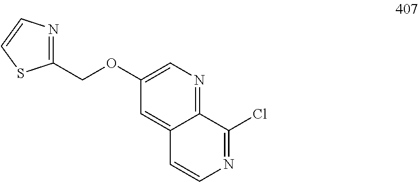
C12=NC=C(OCC3=NC=CS3)C=C1C=CN=C2Cl
